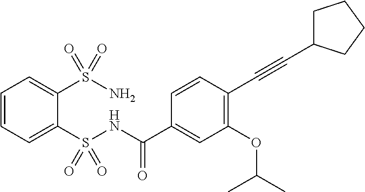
C1=CC=C(S(NC(C2=CC(OC(C)C)=C(C#CC3CCCC3)C=C2)=O)(=O)=O)C(S(N)(=O)=O)=C1
